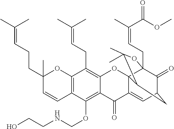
C12=C(C(OCNCCO)=C3C(=C1CC=C(C)C)OC14C(=CC5C(=O)C1(CC=C(C(=O)OC)C)OC(C)(C)C4C5)C3=O)C=CC(CCC=C(C)C)(C)O2
